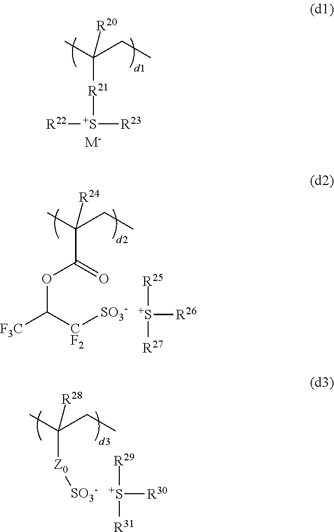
C(CC)(C)([R21][S+]([R22])[R23])[R20].[M-].C(CC)(C)(C(=O)OC([F3C])[CF2][SO3-])[R24].[S+]([R26])([R25])[R27].C(CC)(C)([Z0][SO3-])[R28].[S+]([R30])([R29])[R31]
